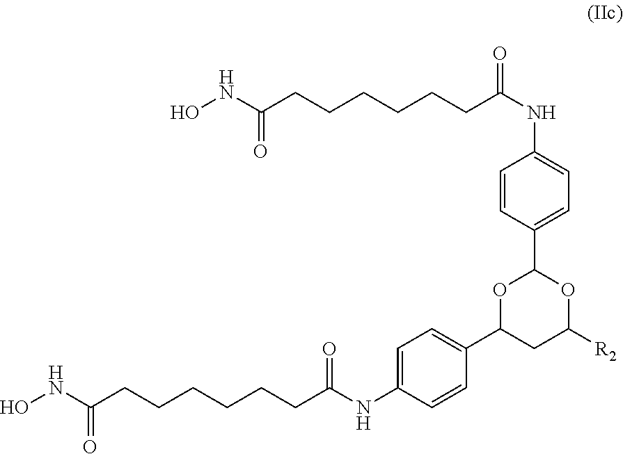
C1=CC(C2OC([R2])CC(C3=CC=C(NC(CCCCCCC(NO)=O)=O)C=C3)O2)=CC=C1NC(=O)CCCCCCC(NO)=O
